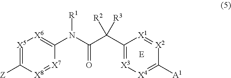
C1(N(C(C(C2=[X3][X4]=C([A1])[X2]=[X1]2)([R2])[R3])=O)[R1])=[X6][X5]=C([Z])[X8]=[X7]1
